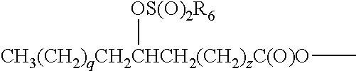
[CH3(CH2)qCH2CHCH2(CH2)zC(O)O](C)[OS(O)2R6]
